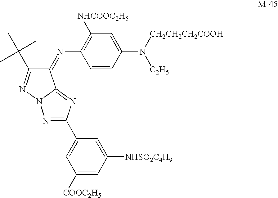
C1(=NC2=C([NHCOOC2H5])C=C(N([C2H5])[CH2CH2CH2COOH])C=C2)C(C(C)(C)C)=NN2C1=NC(C1=CC([COOC2H5])=CC([NHSO2C4H9])=C1)=N2
